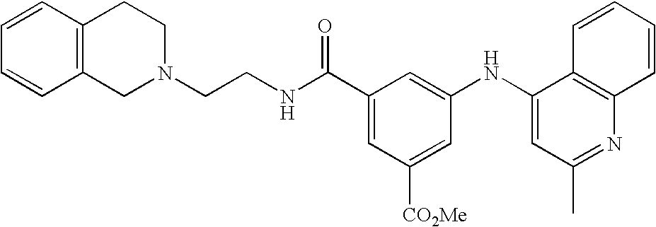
C1=CC2=C(C=C1)CCN(CCNC(C1=CC([CO2Me])=CC(NC3=CC(C)=NC4=C3C=CC=C4)=C1)=O)C2
